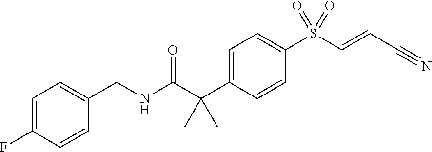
C(NC(C(C1=CC=C(S(C=CC#N)(=O)=O)C=C1)(C)C)=O)C1=CC=C(F)C=C1
